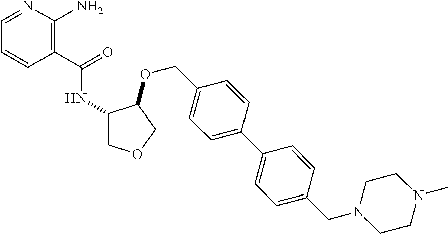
C1=NC(N)=C(C(NC2COCC2OCC2=CC=C(C3=CC=C(CN4CCN(C)CC4)C=C3)C=C2)=O)C=C1
